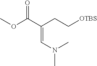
O=C(C(CC[OTBS])=CN(C)C)OC
